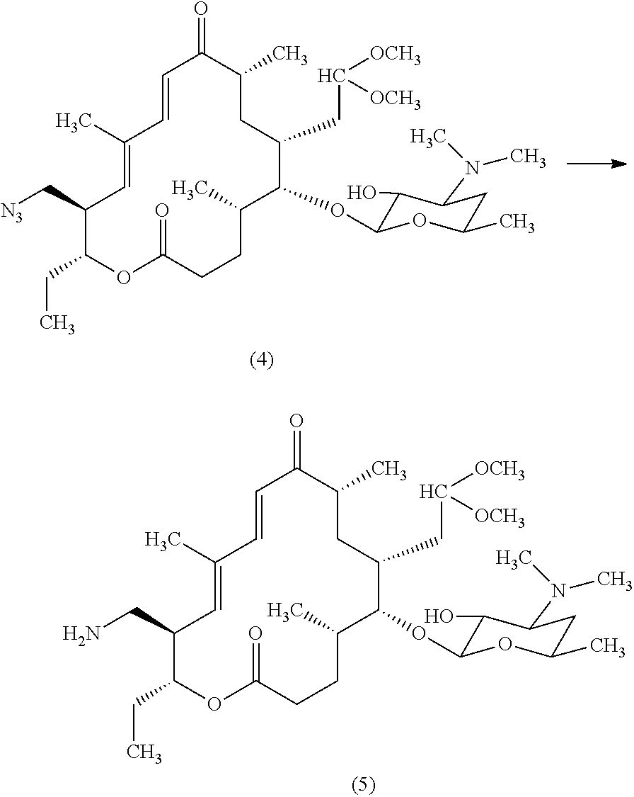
C1(CC)C(C[N3])C=C(C)C=CC(=O)C(C)CC(CC([OCH3])[OCH3])C(OC2C(O)C(N(C)C)CC(C)O2)C(C)CCC(=O)O1.C1(CC)C(CN)C=C(C)C=CC(=O)C(C)CC(CC([OCH3])[OCH3])C(OC2C(O)C(N(C)C)CC(C)O2)C(C)CCC(=O)O1
